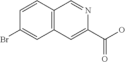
C12=C(C=CC(Br)=C1)C=NC(C(O)=O)=C2
